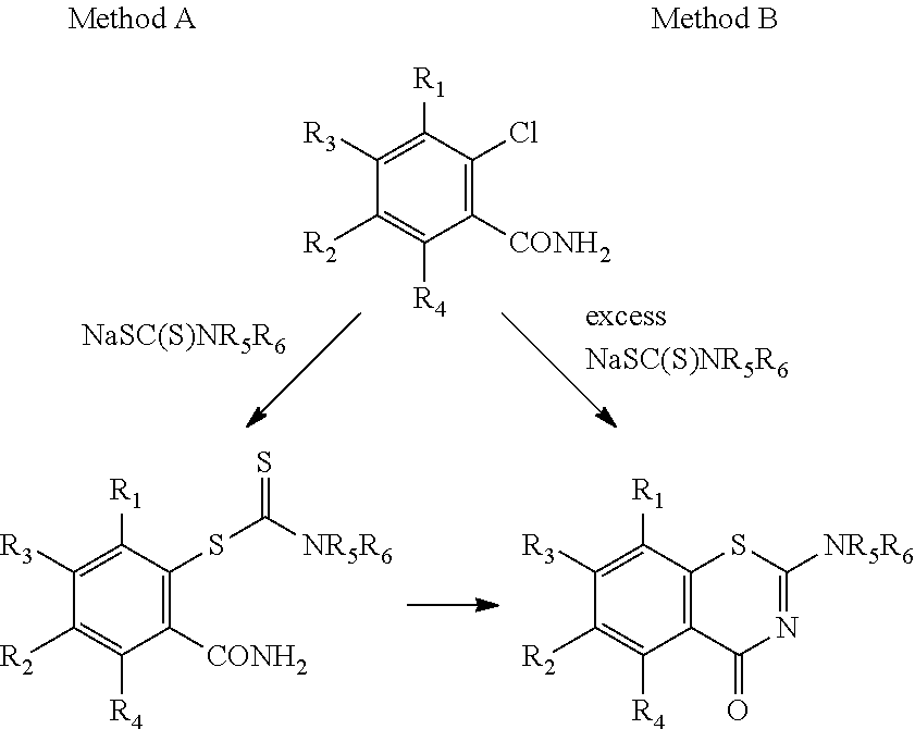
C1([R1])=C([R3])C([R2])=C([R4])C([CONH2])=C1Cl.C1([R1])=C([R3])C([R2])=C([R4])C([CONH2])=C1SC([NR5R6])=S.C1([R1])=C([R3])C([R2])=C([R4])C2=C1SC([NR5R6])=NC2=O.[NaSC(S)NR5R6]
